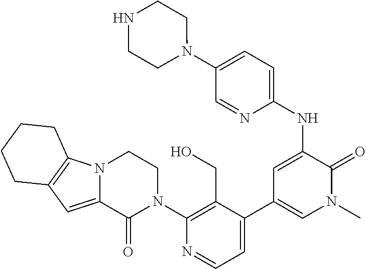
C1(N2CCN3C(=CC4=C3CCCC4)C2=O)=C(CO)C(C2=CN(C)C(=O)C(NC3=CC=C(N4CCNCC4)C=N3)=C2)=CC=N1
